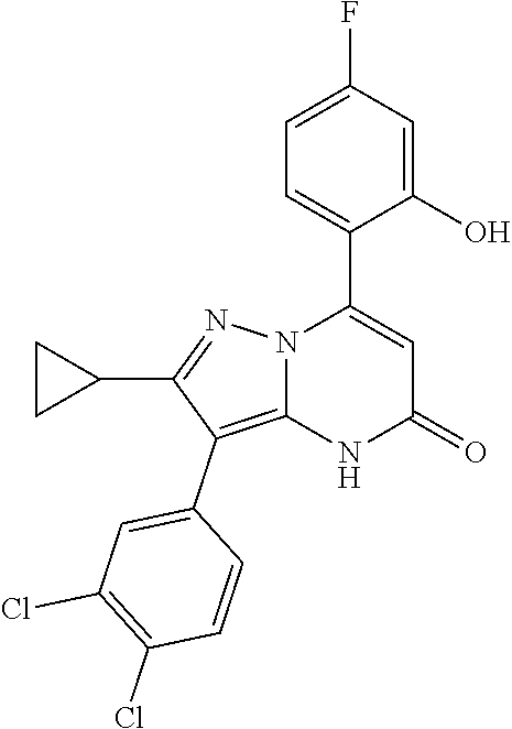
C1(O)=CC(F)=CC=C1C1=CC(=O)NC2=C(C3=CC(Cl)=C(Cl)C=C3)C(C3CC3)=NN12
